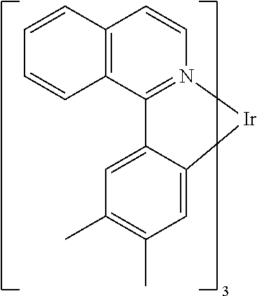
C1=C2C(=CC(C)=C1C)C1=N(C=CC3=C1C=CC=C3)[Ir]2
